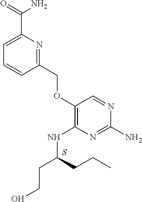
C1(N)=NC(NC(CCO)CCC)=C(OCC2=NC(C(=O)N)=CC=C2)C=N1.S
